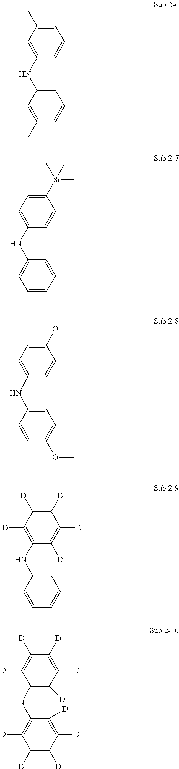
C1(C)=CC=CC(NC2=CC=CC(C)=C2)=C1.C1=C([Si](C)(C)C)C=CC(NC2=CC=CC=C2)=C1.C1=C(OC)C=CC(NC2=CC=C(OC)C=C2)=C1.C1([D])=C([D])C([D])=C([D])C(NC2=CC=CC=C2)=C1[D].C1([D])=C([D])C(NC2=C([D])C([D])=C([D])C([D])=C2[D])=C([D])C([D])=C1[D]
